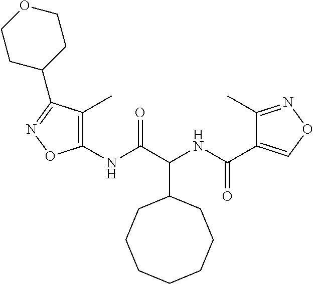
C(C1CCCCCCC1)(NC(C1=CON=C1C)=O)C(=O)NC1=C(C)C(C2CCOCC2)=NO1
